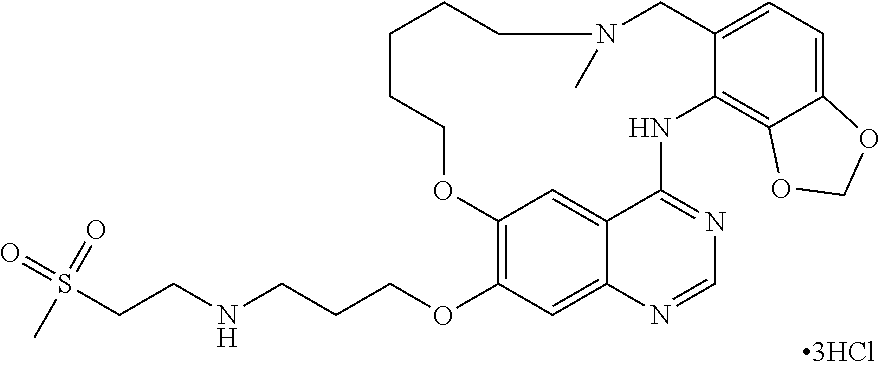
N(CCCOC1=C2C=C3C(=C1)N=CN=C3NC1=C3C(=CC=C1CN(C)CCCCCO2)OCO3)CCS(=O)(=O)C
